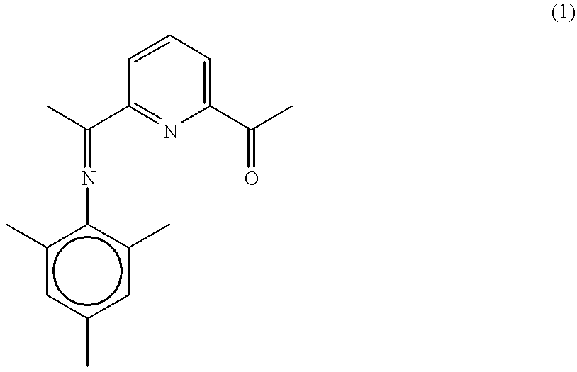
C1=CC=C(C(C)=O)N=C1C(C)=Nc1c(C)cc(C)cc1C
